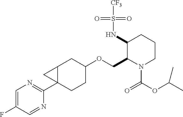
C12C(C3=NC=C(F)C=N3)(CCC(OCC3N(C(OC(C)C)=O)CCCC3NS([CF3])(=O)=O)C1)C2
